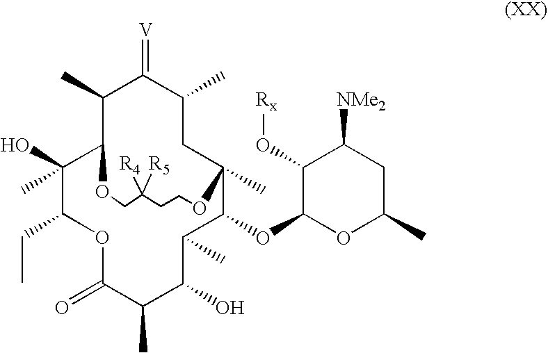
C1(C)C2C(O)(C)C(CC)OC(=O)C(C)C(O)C(C)C(OC3OC(C)CC([NMe2])C3O[Rx])C(C)(CC(C)C1=[V])OCCC([R4])([R5])CO2
